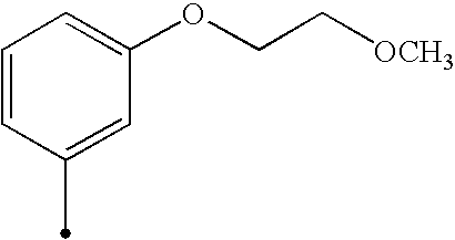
C1=CC(C)=CC(OCC[OCH3])=C1
